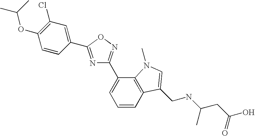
C1=CC2=C(C(C3=NOC(C4=CC(Cl)=C(OC(C)C)C=C4)=N3)=C1)N(C)C=C2CNC(CC(=O)O)C
